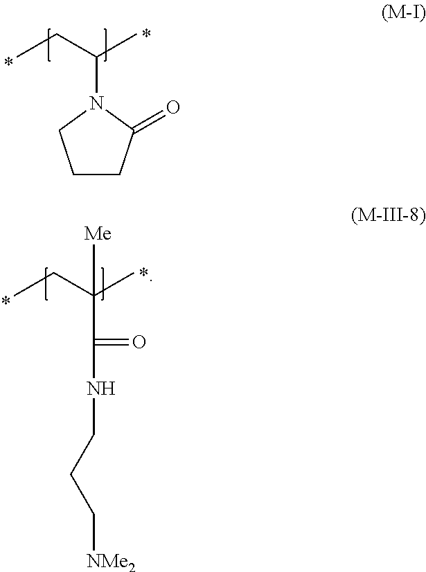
CCC(C)N1CCCC1=O.CCC(C)(C(NCCC[NMe2])=O)[Me]
